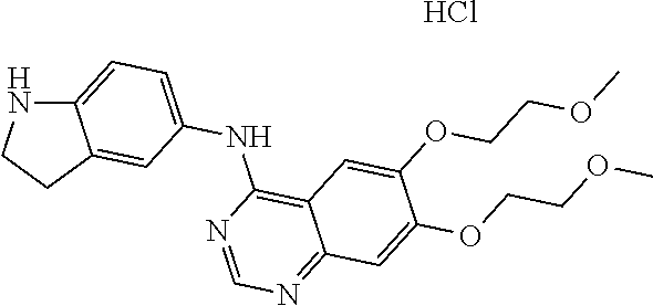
C12=CC=C(NC3=C4C(=NC=N3)C=C(OCCOC)C(OCCOC)=C4)C=C1CCN2.Cl
